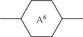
[A6].C1CC(C)CCC1C
